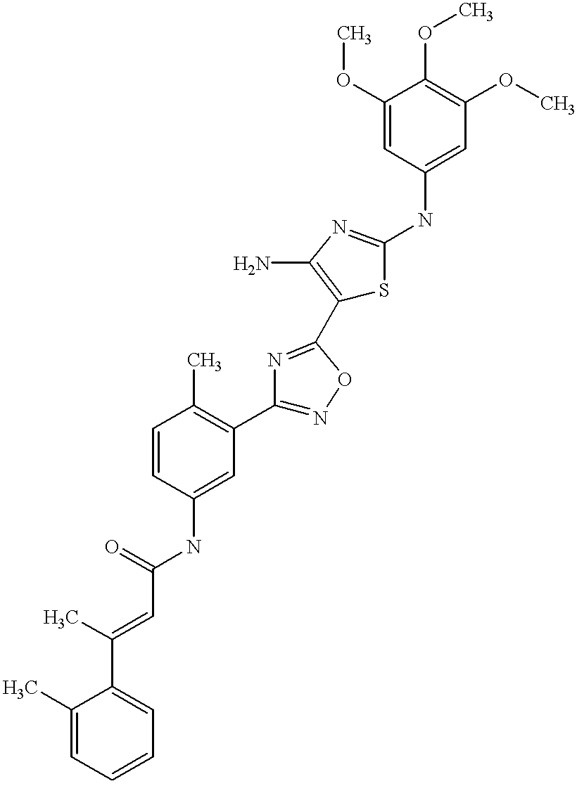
C(C(=O)NC1=CC(C2=NOC(C3=C(N)N=C(NC4=CC(OC)=C(OC)C(OC)=C4)S3)=N2)=C(C)C=C1)=C(C1=CC=CC=C1C)C
